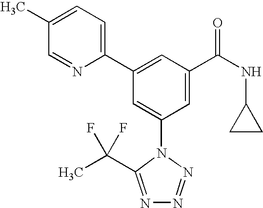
C1(C2=CC(C(NC3CC3)=O)=CC(N3C(C(F)(F)C)=NN=N3)=C2)=CC=C(C)C=N1
